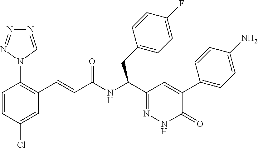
C1=CC(Cl)=CC(C=CC(NC(C2=NNC(=O)C(C3=CC=C(N)C=C3)=C2)CC2=CC=C(F)C=C2)=O)=C1N1C=NN=N1
